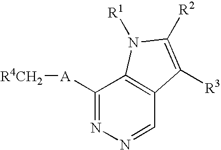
[R4CH2][A]C1=NN=CC2=C1N([R1])C([R2])=C2[R3]
